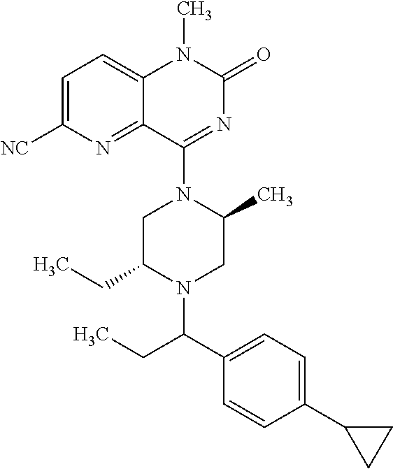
C1C(CC)N(C(C2=CC=C(C3CC3)C=C2)CC)CC(C)N1C1=NC(=O)N(C)C2=CC=C([NC])N=C12
